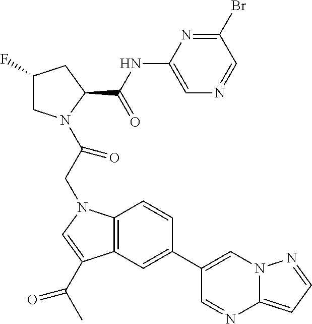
C1(F)CN(C(CN2C3=C(C(C(C)=O)=C2)C=C(C2=CN4C(=CC=N4)N=C2)C=C3)=O)C(C(NC2=CN=CC(Br)=N2)=O)C1
